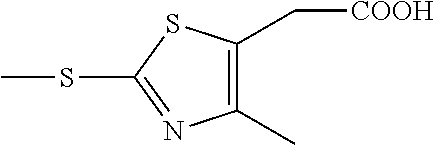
S(C)C1=NC(C)=C(C[COOH])S1
